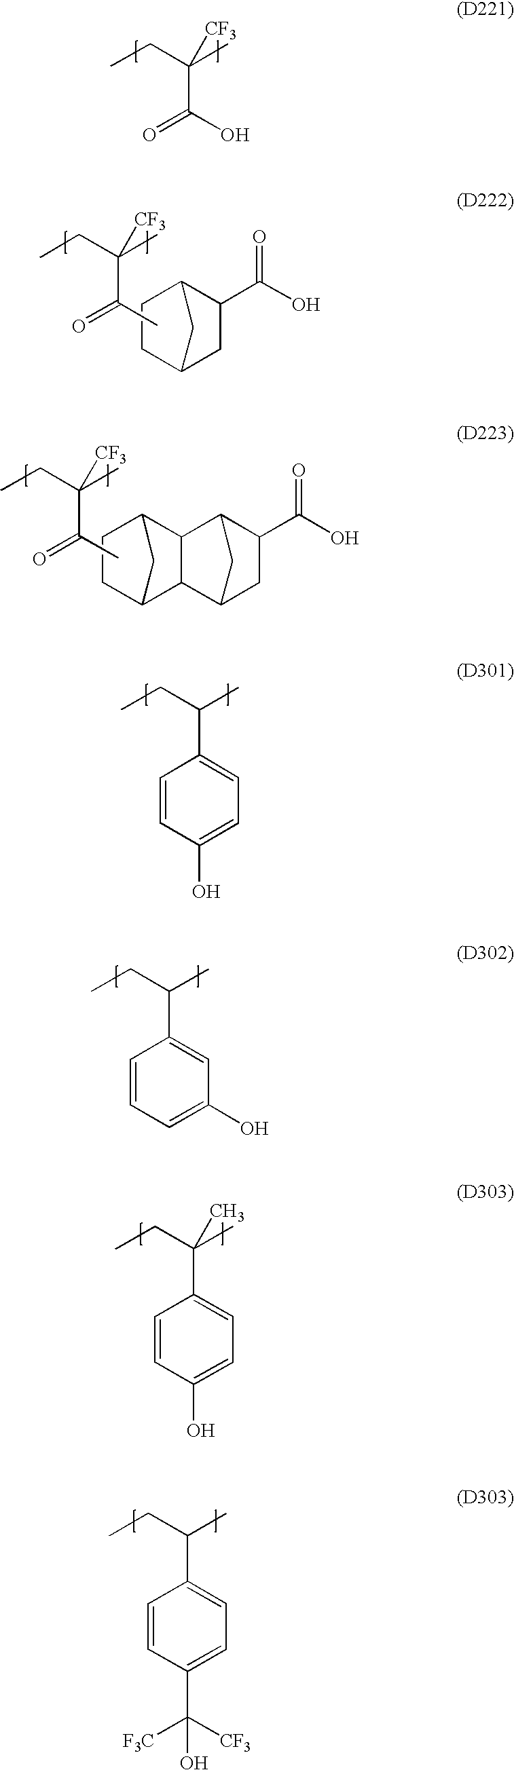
C(=O)(C(C)(CC)[CF3])O.CC(=O)C(C)(CC)[CF3].C12CC(C(O)=O)C(C1)CC2.C12C3C(C(C1)CC2)C1C(C(O)=O)CC3C1.CC(=O)C(C)(CC)[CF3].C1(C(C)CC)=CC=C(O)C=C1.C1(C(C)CC)=CC(O)=CC=C1.C1(C(C)(CC)C)=CC=C(O)C=C1.C1(C(C)CC)=CC=C(C([CF3])([F3C])O)C=C1
